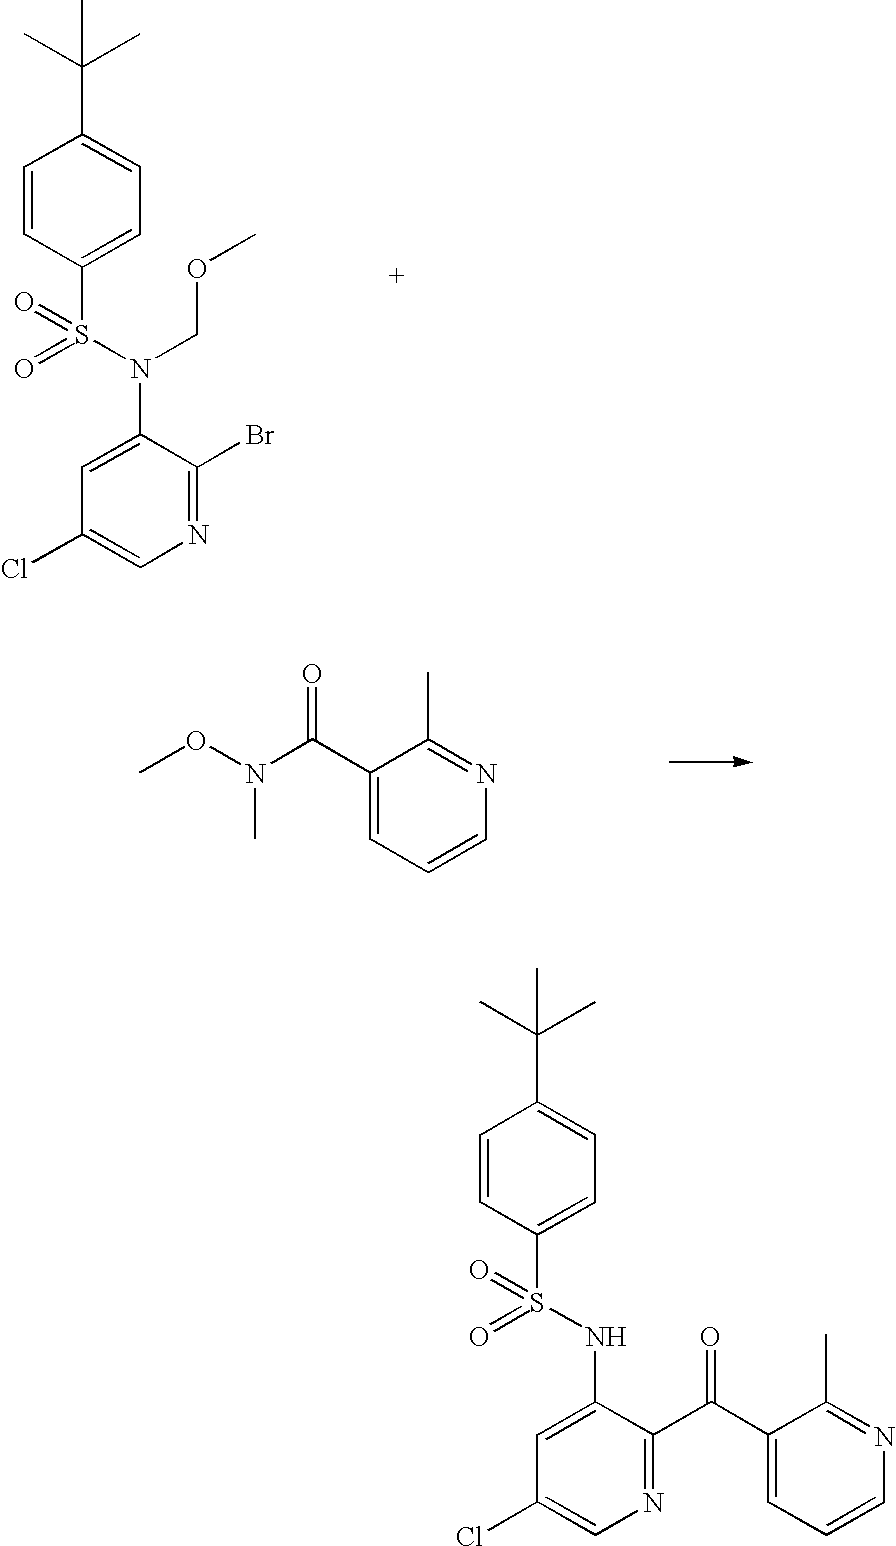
C1=CC(S(N(C2=CC(Cl)=CN=C2Br)COC)(=O)=O)=CC=C1C(C)(C)C.C1(C(N(OC)C)=O)=CC=CN=C1C.C1=CC(S(NC2=CC(Cl)=CN=C2C(C2=CC=CN=C2C)=O)(=O)=O)=CC=C1C(C)(C)C
